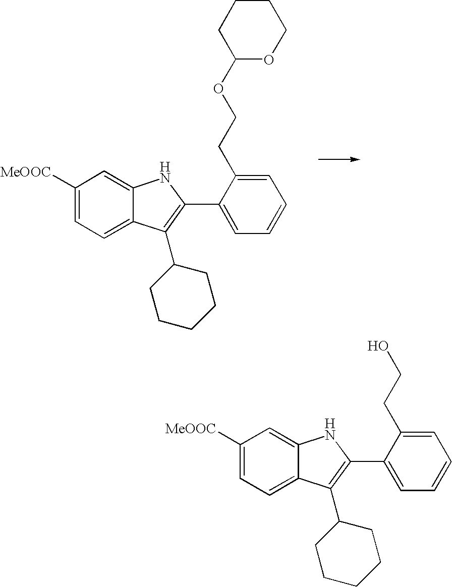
C1([MeOOC])=CC=C2C(=C1)NC(C1=CC=CC=C1CCOC1OCCCC1)=C2C1CCCCC1.C1([MeOOC])=CC=C2C(=C1)NC(C1=CC=CC=C1CCO)=C2C1CCCCC1
